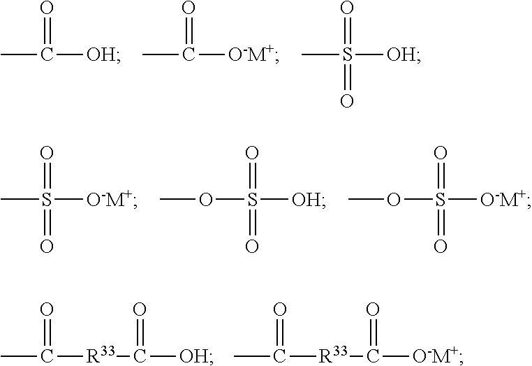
CC([OH])=O.CC([O-M+])=O.CS([OH])(=O)=O.CS([O-M+])(=O)=O.O(S([OH])(=O)=O)C.O(S([O-M+])(=O)=O)C.CC([R33]C([OH])=O)=O.CC([R33]C([O-M+])=O)=O
